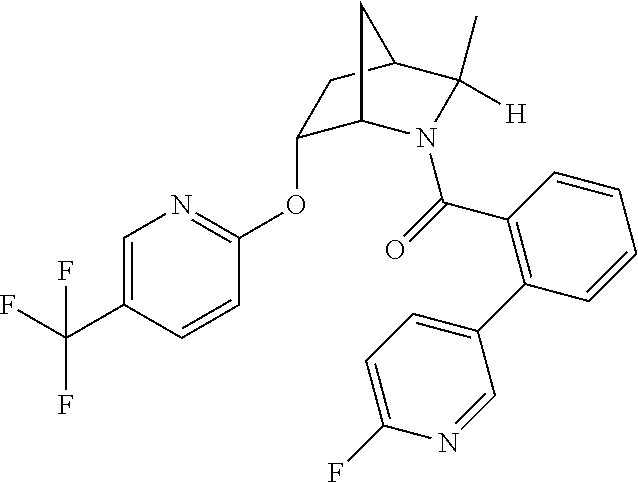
C1=C(C(F)(F)F)C=CC(OC2C3N(C(=O)C4=C(C5=CC=C(F)N=C5)C=CC=C4)C(C)([H])C(C2)C3)=N1
